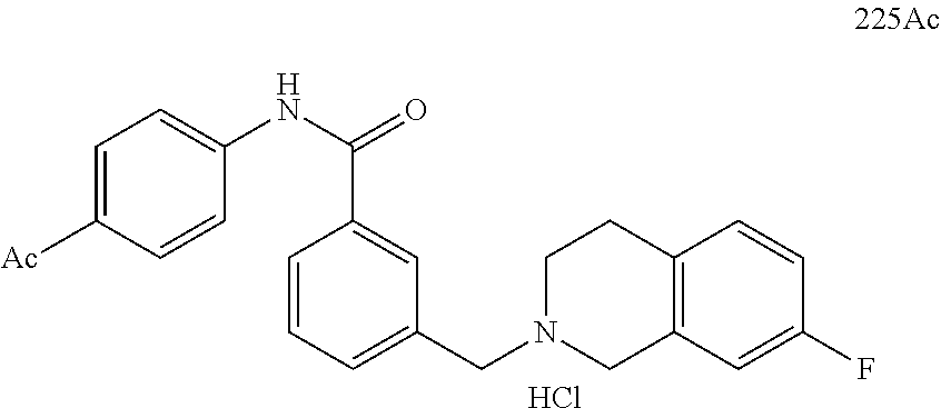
C1=C([Ac])C=CC(NC(=O)C2=CC(CN3CC4=C(CC3)C=CC(F)=C4)=CC=C2)=C1.Cl
